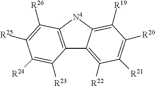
C12=C([N4]C3=C([R19])C([R20])=C([R21])C([R22])=C13)C([R26])=C([R25])C([R24])=C2[R23]
